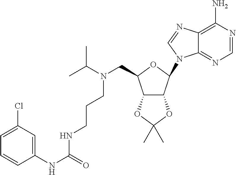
C1(NC(=O)NCCCN(C(C)C)CC2C3C(C(N4C5=NC=NC(N)=C5N=C4)O2)OC(C)(C)O3)=CC(Cl)=CC=C1
